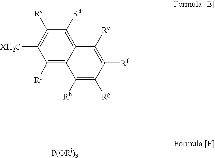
C1([Ri])=C2C(=C([Rd])C([Rc])=C1[XH2C])C([Re])=C([Rf])C([Rg])=C2[Rh]
